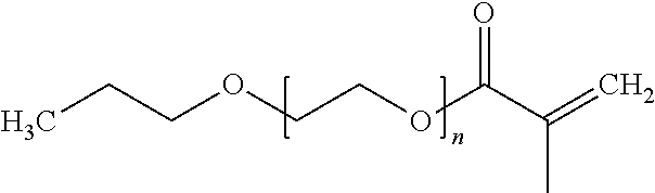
C(COCCOC(C(=C)C)=O)C
